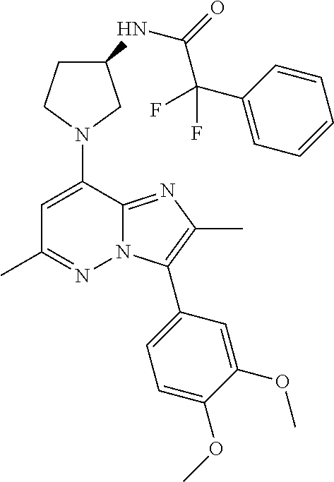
C1C(NC(=O)C(C2=CC=CC=C2)(F)F)CN(C2=CC(C)=NN3C2=NC(C)=C3C2=CC=C(OC)C(OC)=C2)C1
